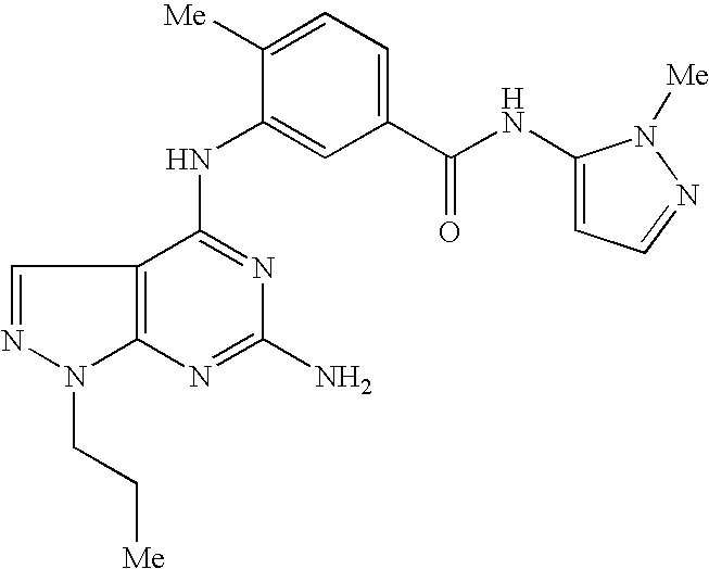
C12=C(C(NC3=CC(C(NC4=CC=NN4[Me])=O)=CC=C3[Me])=NC(N)=N1)C=NN2CC[Me]
